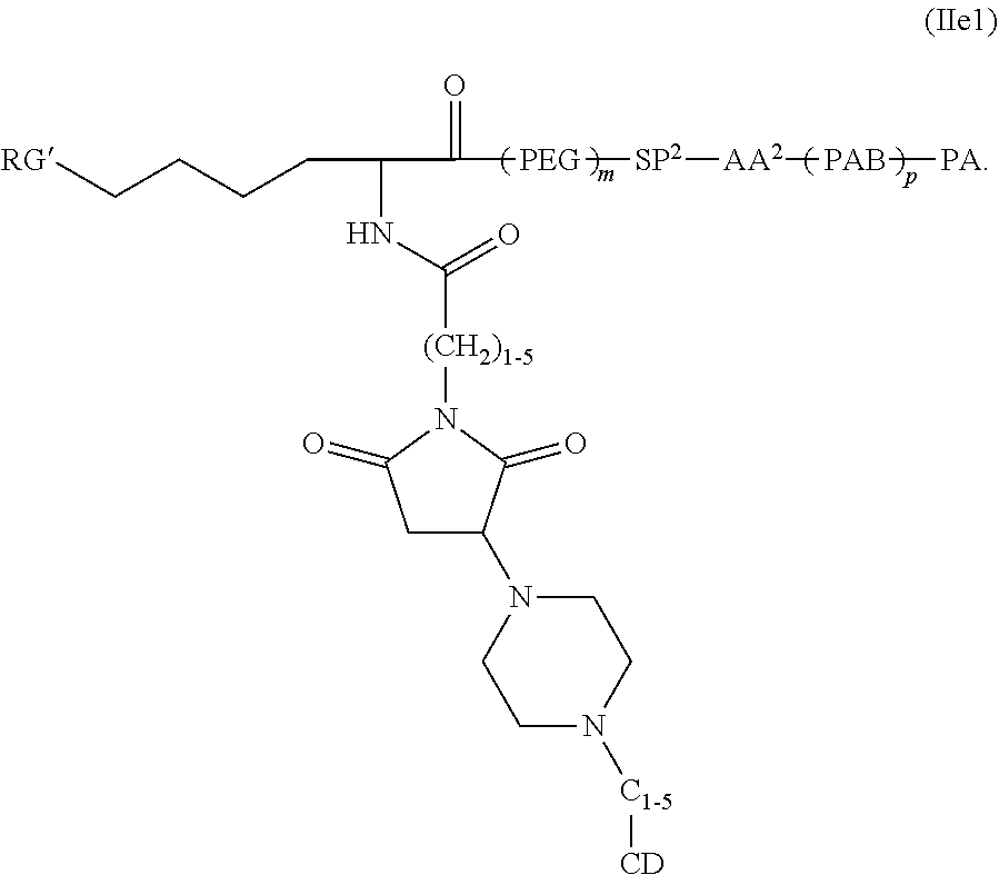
C(C(=O)[PEG][SP2][AA2][PAB][PA])(NC(=O)[(CH2)1-5]N1C(=O)CC(N2CCN([C1-5][CD])CC2)C1=O)CCCC[RG]
